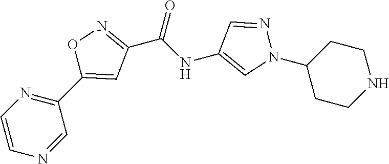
C1(C(NC2=CN(C3CCNCC3)N=C2)=O)=NOC(C2=NC=CN=C2)=C1
